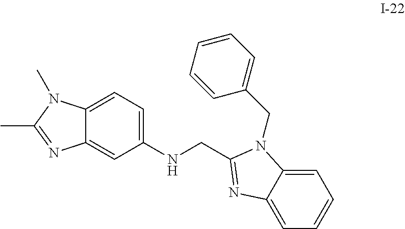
C1=C2C(=CC=C1)N=C(CNC1=CC=C3C(=C1)N=C(C)N3C)N2CC1=CC=CC=C1
